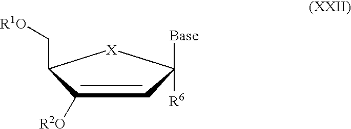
C1([R2O])=CC([R6])([Base])[X]C1C[R1O]
